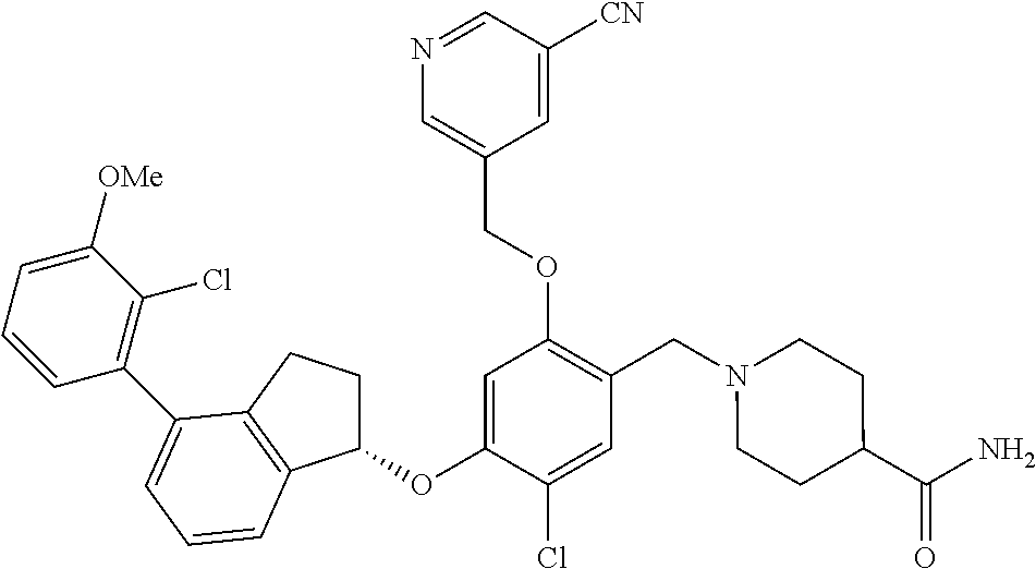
C1=C(OC2CCC3=C2C=CC=C3C2=C(Cl)C([OMe])=CC=C2)C(Cl)=CC(CN2CCC(C(N)=O)CC2)=C1OCC1=CN=CC([CN])=C1
